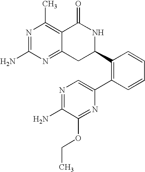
C12=NC(N)=NC(C)=C1C(=O)NC(C1=C(C3=CN=C(N)C(OCC)=N3)C=CC=C1)C2
